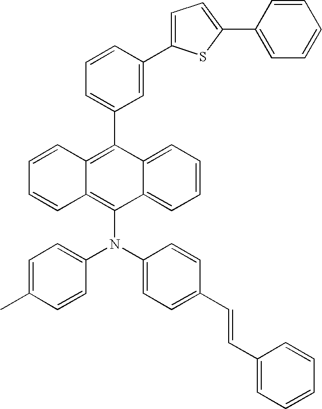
C1=C(C2=C3C(=C(N(C4=CC=C(C)C=C4)C4=CC=C(C=CC5=CC=CC=C5)C=C4)C4=CC=CC=C24)C=CC=C3)C=C(C2=CC=C(C3=CC=CC=C3)S2)C=C1
